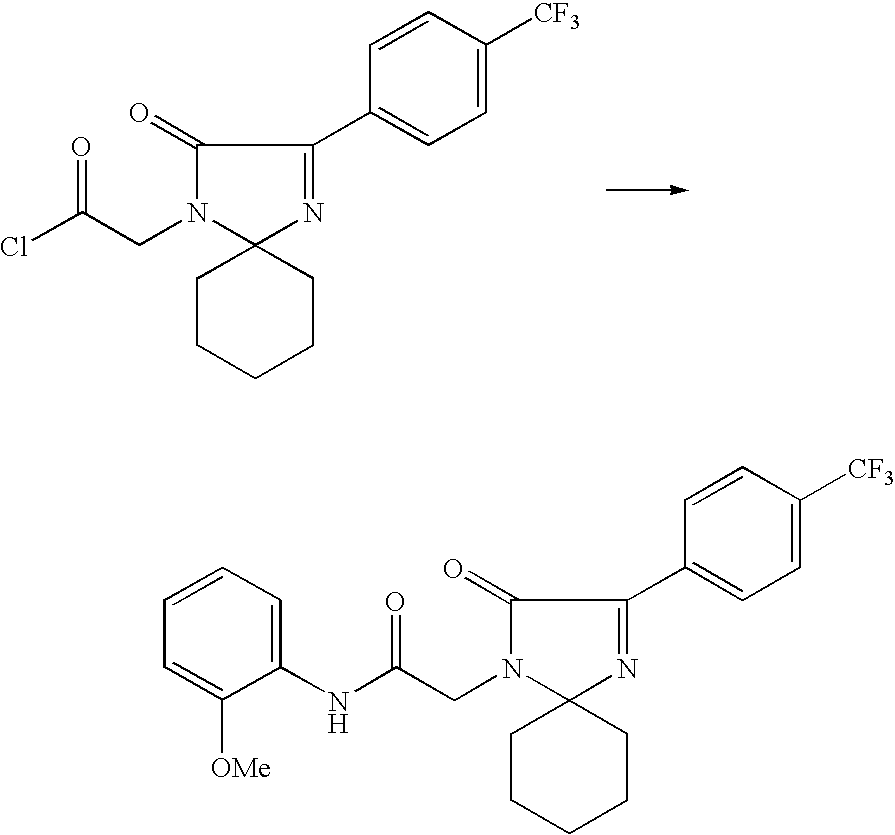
C12(CCCCC1)N=C(C1=CC=C([CF3])C=C1)C(=O)N2CC(Cl)=O.C12(CCCCC1)N=C(C1=CC=C([CF3])C=C1)C(=O)N2CC(NC1=CC=CC=C1[OMe])=O
